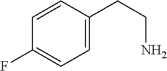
C1=CC(CCN)=CC=C1F
